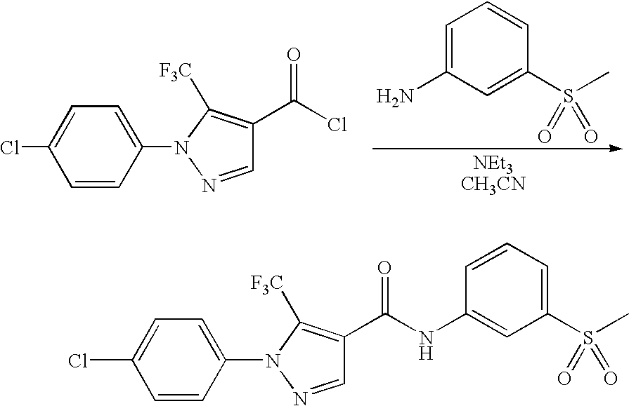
C1=C(S(=O)(=O)C)C=CC=C1N.C1=CC(N2N=CC(C(Cl)=O)=C2[F3C])=CC=C1Cl.C1(Cl)=CC=C(N2N=CC(C(NC3=CC(S(C)(=O)=O)=CC=C3)=O)=C2[F3C])C=C1
